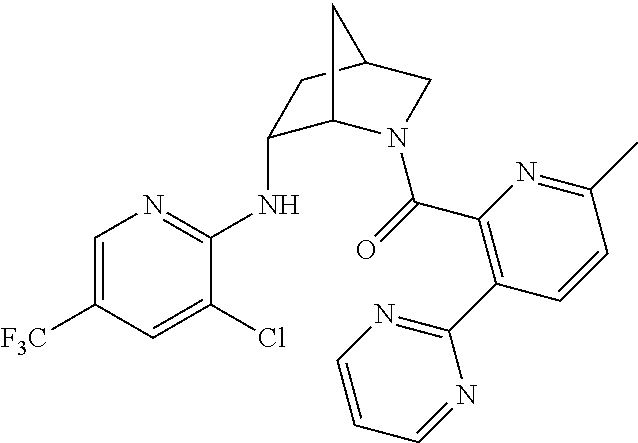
C1(NC2=NC=C([F3C])C=C2Cl)C2N(C(=O)C3=C(C4=NC=CC=N4)C=CC(C)=N3)CC(C1)C2
